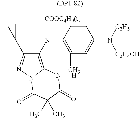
C1(N(C2=C(C)C=C(N([C2H5])[C2H4OH])C=C2)[COOC4H9(t)])=C2N(N=C1C(C)(C)C)C(=O)C(C)(C)C(=O)N2[H]
